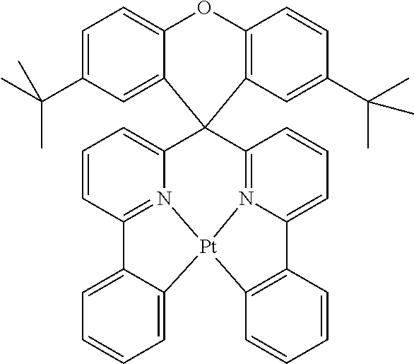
C1=CC2=N3C(=C1)C1(C4=N5C(=CC=C4)C4=C([Pt]35C3=CC=CC=C23)C=CC=C4)C2=C(OC3=CC=C(C(C)(C)C)C=C13)C=CC(C(C)(C)C)=C2
